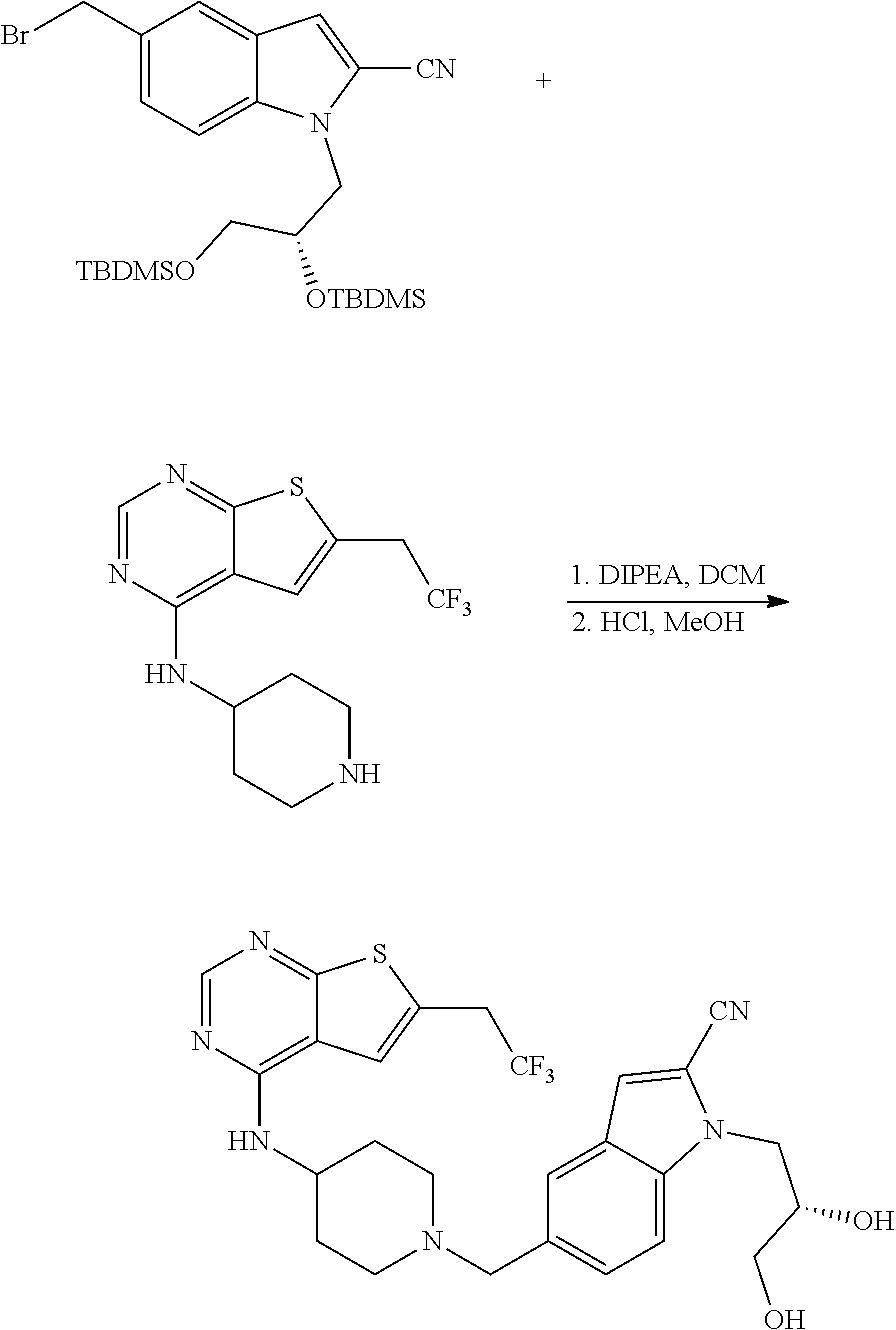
C1(CBr)=CC=C2C(=C1)C=C([CN])N2CC(C[TBDMSO])[OTBDMS].C1=NC(NC2CCNCC2)=C2C(=N1)SC(C[CF3])=C2.C1=NC(NC2CCN(CC3=CC=C4C(=C3)C=C([CN])N4CC(CO)O)CC2)=C2C(=N1)SC(C[CF3])=C2
